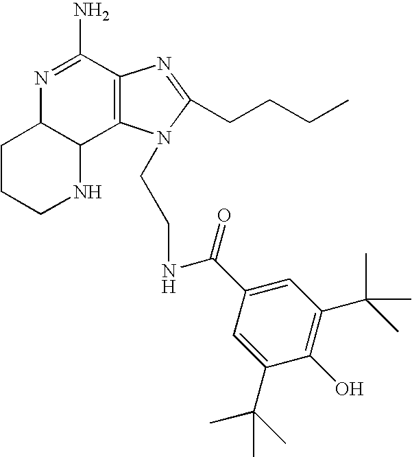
C12CCCNC1C1=C(C(N)=N2)N=C(CCCC)N1CCNC(C1=CC(C(C)(C)C)=C(O)C(C(C)(C)C)=C1)=O
